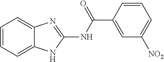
C1=CC=C2C(=C1)N=C(NC(C1=CC([NO2])=CC=C1)=O)N2
